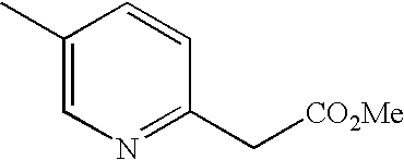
C1(C)=CN=C(C[CO2Me])C=C1
